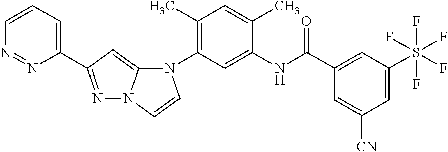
C1(C)=C(N2C3=CC(C4=CC=CN=N4)=NN3C=C2)C=C(NC(C2=CC(S(F)(F)(F)(F)F)=CC([CN])=C2)=O)C(C)=C1
